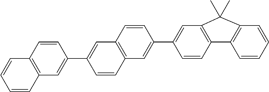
C12=C(C=CC(C3=CC4=C(C=C3)C=C(C3=CC5=C(C=C3)C3=C(C=CC=C3)C5(C)C)C=C4)=C1)C=CC=C2
